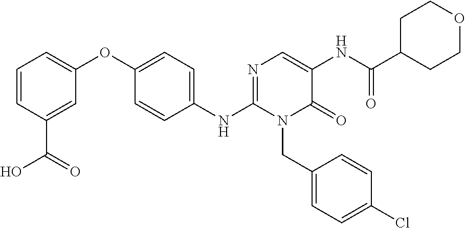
C1(NC2=NC=C(NC(C3CCOCC3)=O)C(=O)N2CC2=CC=C(Cl)C=C2)=CC=C(OC2=CC=CC(C(=O)O)=C2)C=C1
